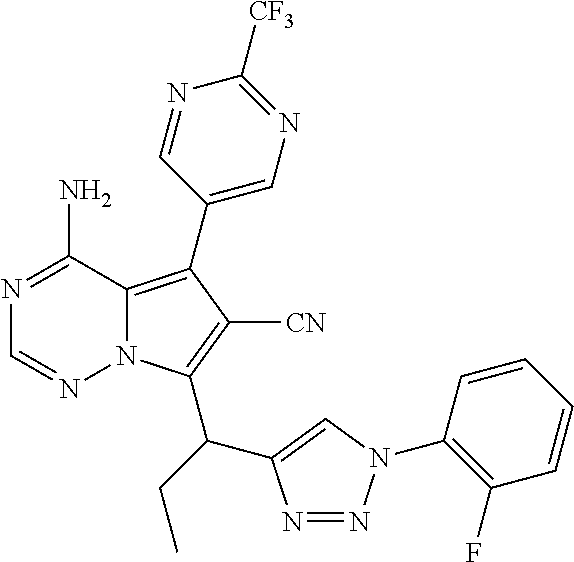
C1(C2=C3N(C(C(C4=CN(C5=C(F)C=CC=C5)N=N4)CC)=C2[CN])N=CN=C3N)=CN=C([CF3])N=C1
